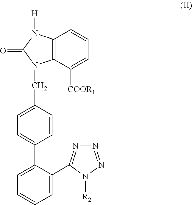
C1=C(C2=NN=NN2[R2])C(C2=CC=C(CN3C4=C(C=CC=C4[COOR1])N([H])C3=O)C=C2)=CC=C1
